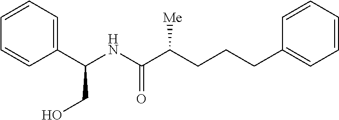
C1=CC=C(C(NC(C(CCCC2=CC=CC=C2)[Me])=O)CO)C=C1
